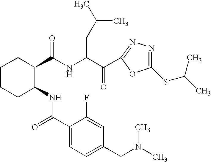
C1CCC(NC(=O)C2=CC=C(CN(C)C)C=C2F)C(C(NC(C(=O)C2=NN=C(SC(C)C)O2)CC(C)C)=O)C1
